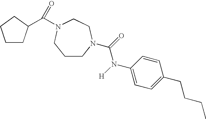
C1CN(C(=O)N([H])C2=CC=C(CCCC)C=C2)CCN(C(=O)C2CCCC2)C1
